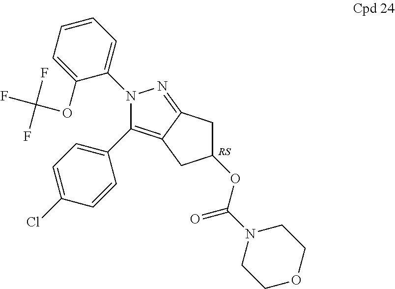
C12=C(C3=CC=C(Cl)C=C3)N(C3=CC=CC=C3OC(F)(F)F)N=C1CC(OC(N1CCOCC1)=O)C2
